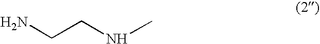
NCCNC
